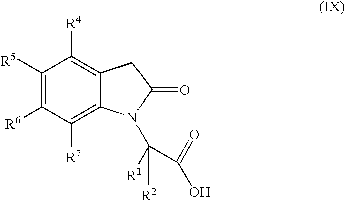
C1([R5])=C([R6])C([R7])=C2C(=C1[R4])CC(=O)N2C([R2])(C(O)=O)[R1]
